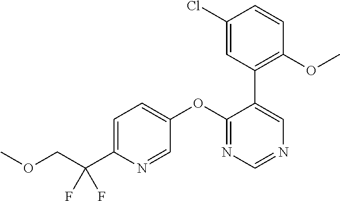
C1(OC2=CC=C(C(COC)(F)F)N=C2)=NC=NC=C1C1=C(OC)C=CC(Cl)=C1
